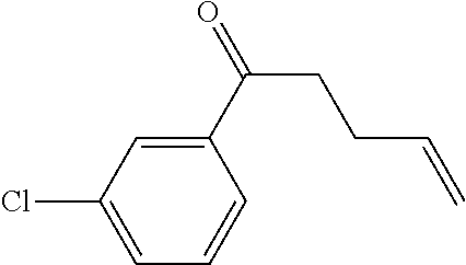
C1(C(=O)CCC=C)=CC(Cl)=CC=C1
